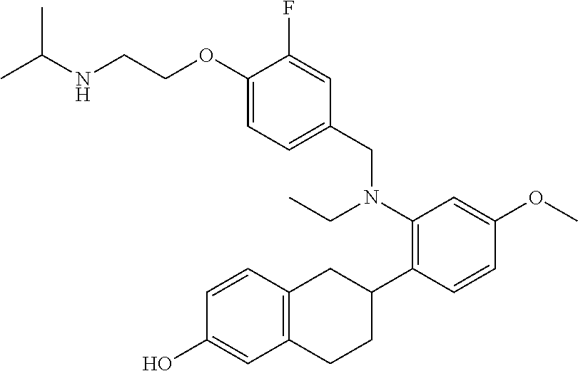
C1(O)=CC2=C(C=C1)CC(C1=C(N(CC3=CC=C(OCCNC(C)C)C(F)=C3)CC)C=C(OC)C=C1)CC2
